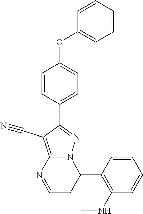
C1=CC=CC=C1OC1=CC=C(C2=NN3C(=C2C#N)N=CCC3C2=C(NC)C=CC=C2)C=C1
